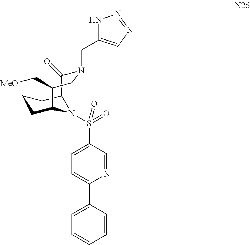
C12C(=O)N(CC3=CN=NN3)CC(C[MeO])C(CCC1)N2S(=O)(C1=CC=C(C2=CC=CC=C2)N=C1)=O
